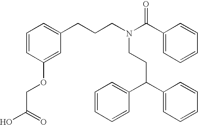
N(CCC(C1=CC=CC=C1)C1=CC=CC=C1)(CCCC1=CC=CC(OCC(O)=O)=C1)C(C1=CC=CC=C1)=O
